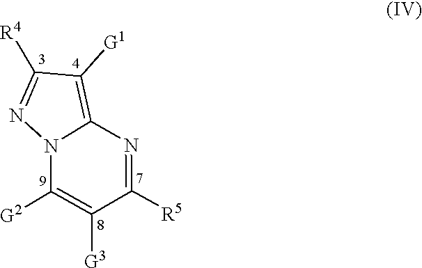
C1([G1])=C2N(N=C1[R4])C([G2])=C([G3])C([R5])=N2
